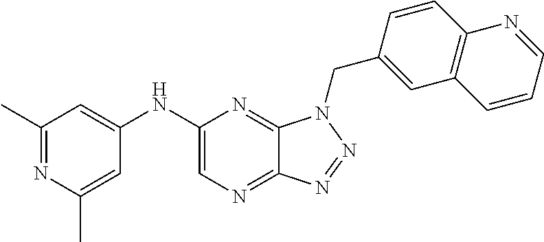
C1(NC2=CC(C)=NC(C)=C2)=CN=C2C(=N1)N(CC1=CC3=C(C=C1)N=CC=C3)N=N2
